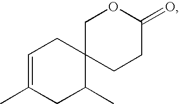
C1=C(C)CC(C)C2(C1)CCC(=O)OC2
